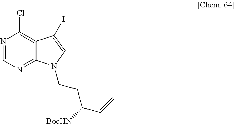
N1=CN=C2C(=C1Cl)C(I)=CN2CCC([BocHN])C=C
